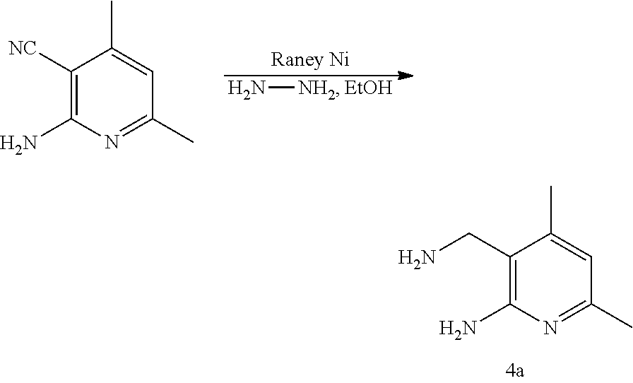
[EtOH].N[NH2].C1([NC])=C(N)N=C(C)C=C1C.C1(CN)=C(N)N=C(C)C=C1C
